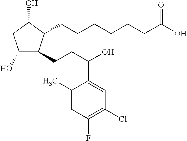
C(CCCC(O)=O)CCC1C(CCC(O)C2=CC(Cl)=C(F)C=C2C)C(O)CC1O
